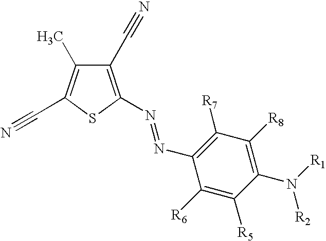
C1(C#N)=C(N=NC2=C([R7])C([R8])=C(N([R2])[R1])C([R5])=C2[R6])SC(C#N)=C1C
